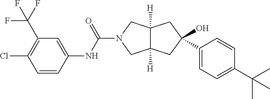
C12([H])C([H])(CC(O)(C3=CC=C(C(C)(C)C)C=C3)C1)CN(C(NC1=CC(C(F)(F)F)=C(Cl)C=C1)=O)C2
